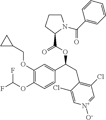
C1(OCC2CC2)=C(OC(F)F)C=CC(C(CC2=C(Cl)C=[N+]([O-])C=C2Cl)OC(C2N(C(C3=CC=CC=C3)=O)CCC2)=O)=C1
